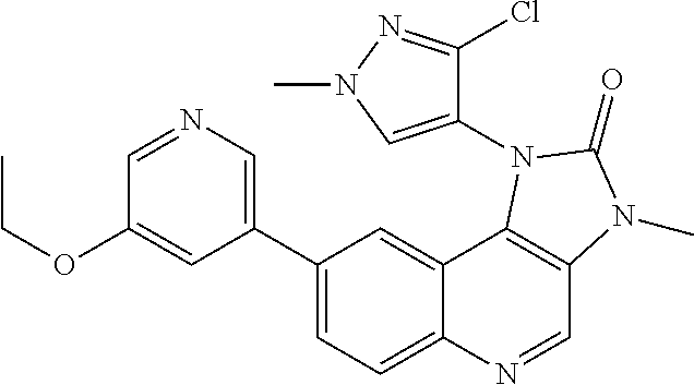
C1=NC=C(C2=CC=C3C(=C2)C2=C(C=N3)N(C)C(=O)N2C2=CN(C)N=C2Cl)C=C1OCC
